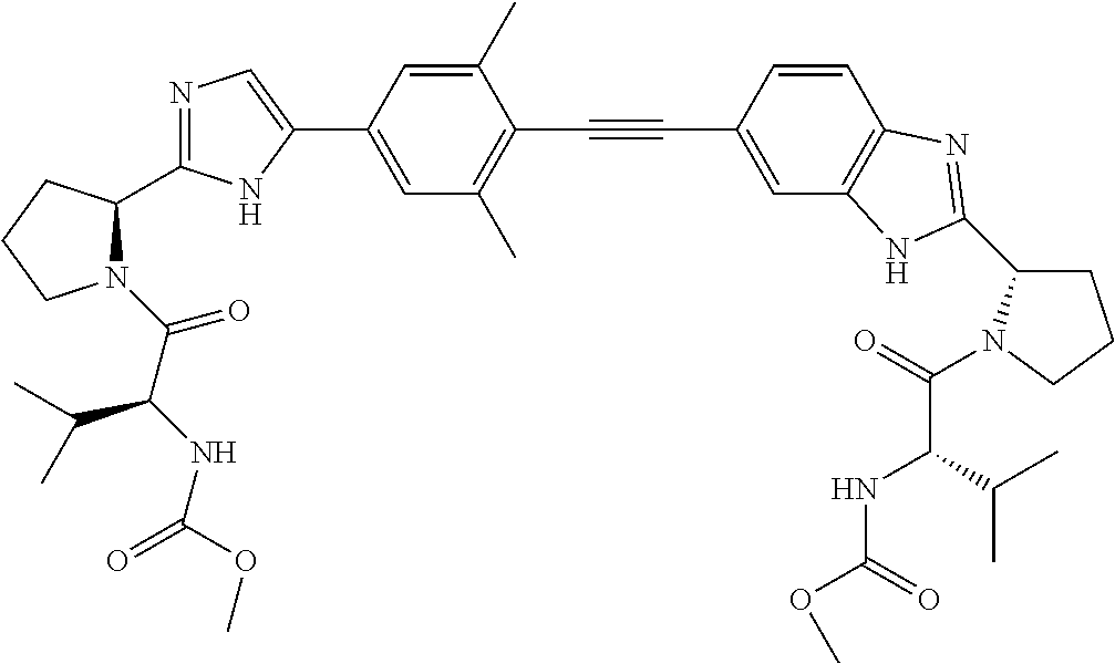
C1=C(C2=CN=C(C3N(C(C(NC(=O)OC)C(C)C)=O)CCC3)N2)C=C(C)C(C#CC2=CC3=C(C=C2)N=C(C2CCCN2C(=O)C(NC(=O)OC)C(C)C)N3)=C1C
